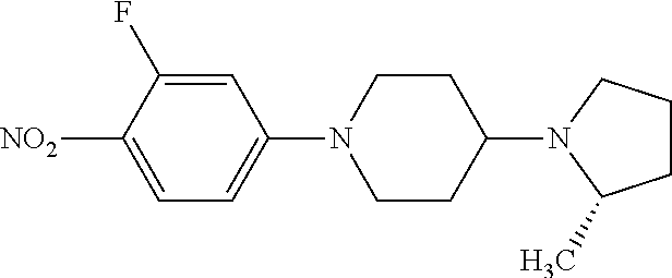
C1(N2CCC(N3C(C)CCC3)CC2)=CC=C([NO2])C(F)=C1
